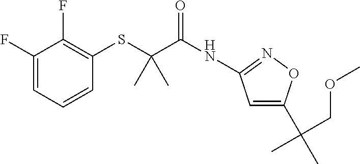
C1(SC(C(NC2=NOC(C(COC)(C)C)=C2)=O)(C)C)=C(F)C(F)=CC=C1
